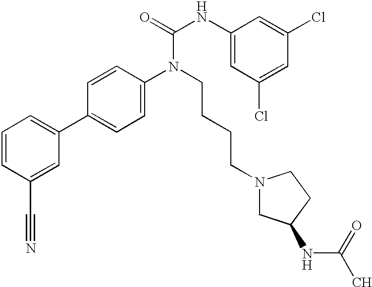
C1=CC(C#N)=CC(C2=CC=C(N(CCCCN3CC(NC(C)=O)CC3)C(NC3=CC(Cl)=CC(Cl)=C3)=O)C=C2)=C1
